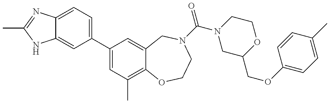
C12=CC=C(C3=CC(C)=C4C(=C3)CN(C(=O)N3CC(COC5=CC=C(C)C=C5)OCC3)CCO4)C=C1NC(C)=N2
